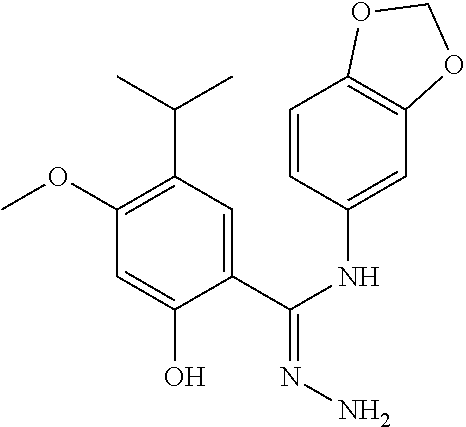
C1(OC)=C(C(C)C)C=C(C(NC2=CC3=C(C=C2)OCO3)=NN)C(O)=C1
